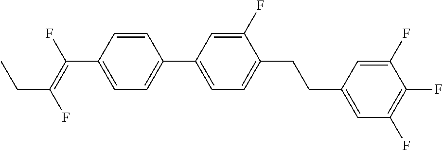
C(C1=CC=C(C2=CC=C(CCC3=CC(F)=C(F)C(F)=C3)C(F)=C2)C=C1)(=C(F)CC)F
